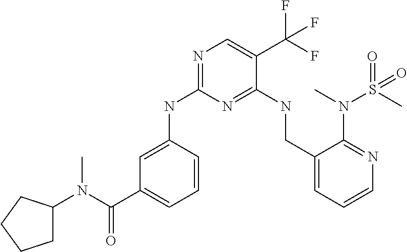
C1=CC(NC2=NC=C(C(F)(F)F)C(NCC3=CC=CN=C3N(S(C)(=O)=O)C)=N2)=CC(C(N(C)C2CCCC2)=O)=C1
